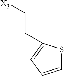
C1=CC=C(CC[X3])S1
